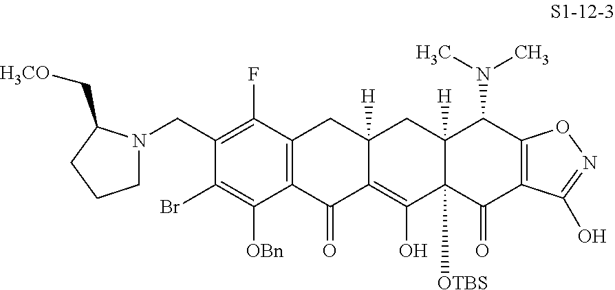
C1(CN2CCCC2C[H3CO])=C(F)C2=C(C([OBn])=C1Br)C(=O)C1=C(O)C3([OTBS])C([H])(CC1([H])C2)C(N(C)C)C1=C(C3=O)C(O)=NO1
